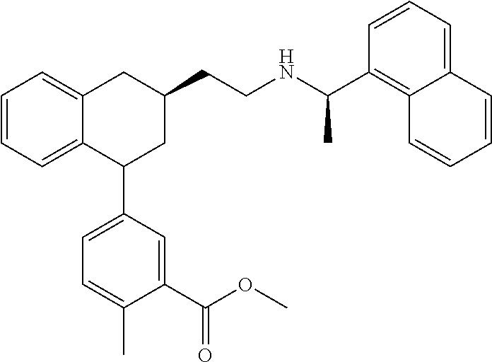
C1=CC=C2C(=C1)CC(CCNC(C1=C3C(=CC=C1)C=CC=C3)C)CC2C1=CC=C(C)C(C(=O)OC)=C1
